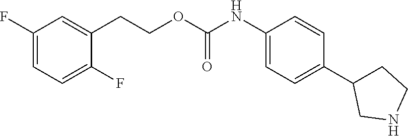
C1=C(F)C=C(CCOC(NC2=CC=C(C3CCNC3)C=C2)=O)C(F)=C1
